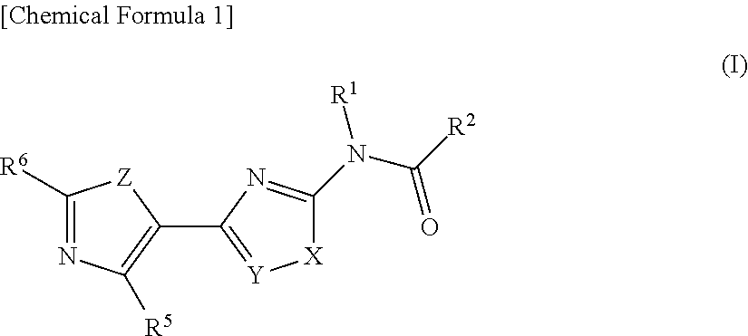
C1([R6])=NC([R5])=C(C2=[Y][X]C(N([R1])C(=O)[R2])=N2)[Z]1
